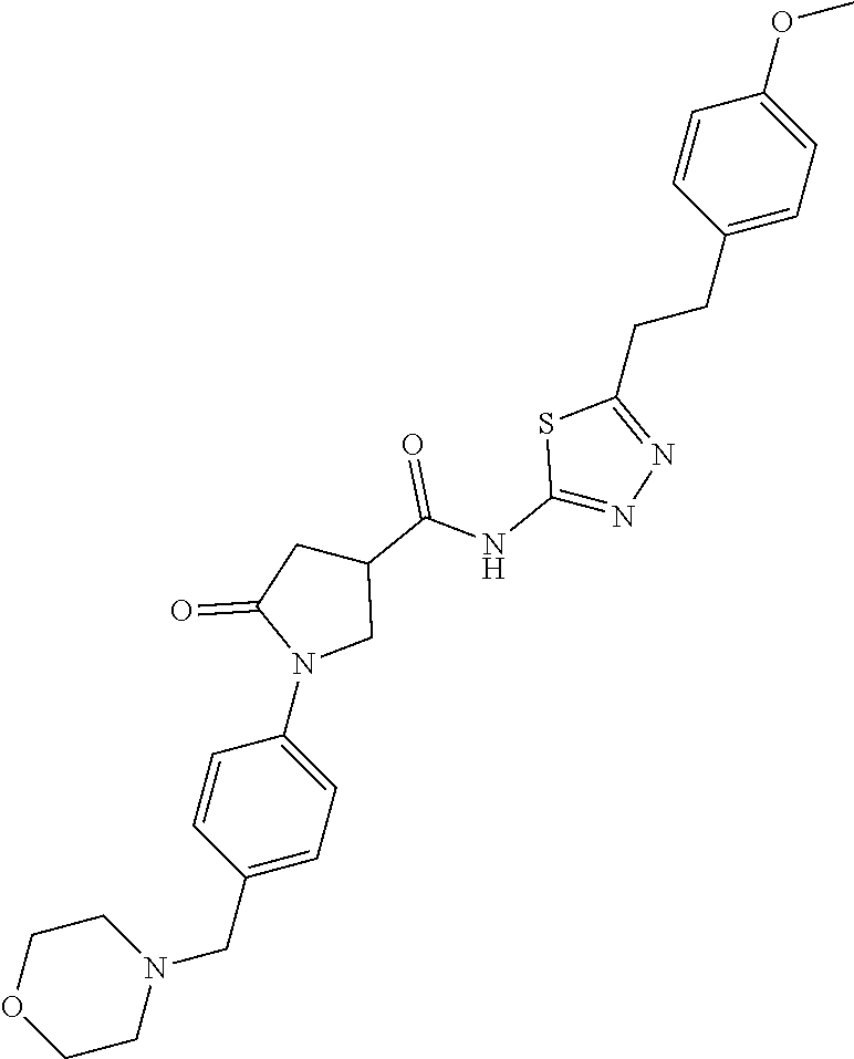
C1OCCN(CC2=CC=C(N3CC(C(NC4=NN=C(CCC5=CC=C(OC)C=C5)S4)=O)CC3=O)C=C2)C1
